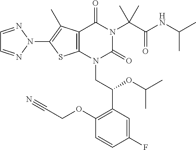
C12=C(N(CC(C3=C(OCC#N)C=CC(F)=C3)OC(C)C)C(=O)N(C(C(NC(C)C)=O)(C)C)C1=O)SC(N1N=CC=N1)=C2C
